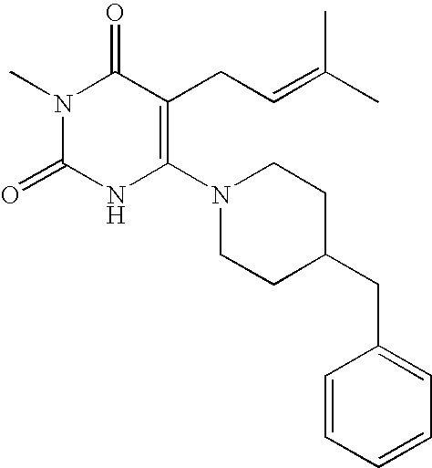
N1(C)C(=O)NC(N2CCC(CC3=CC=CC=C3)CC2)=C(CC=C(C)C)C1=O
